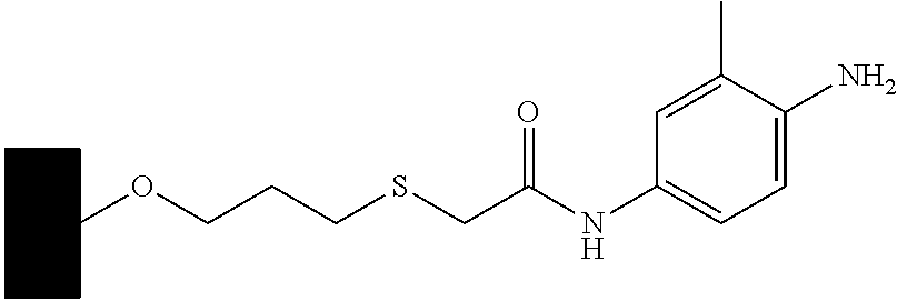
C1CCCC(OCCCSCC(NC2=CC=C(N)C(C)=C2)=O)C1
